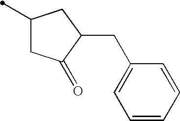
C1(C)CC(=O)C(CC2=CC=CC=C2)C1
